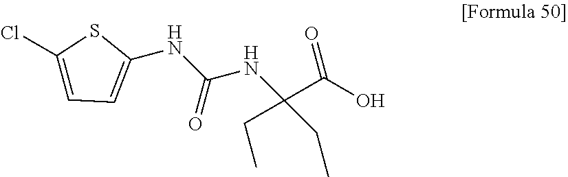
C1(NC(NC(C(O)=O)(CC)CC)=O)=CC=C(Cl)S1
